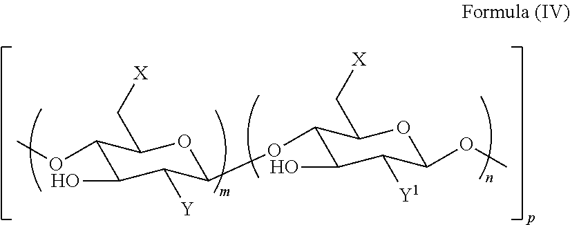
C1(OC)C(O)C([Y])C(OC2C(O)C([Y1])C(OC)OC2C[X])OC1C[X]
